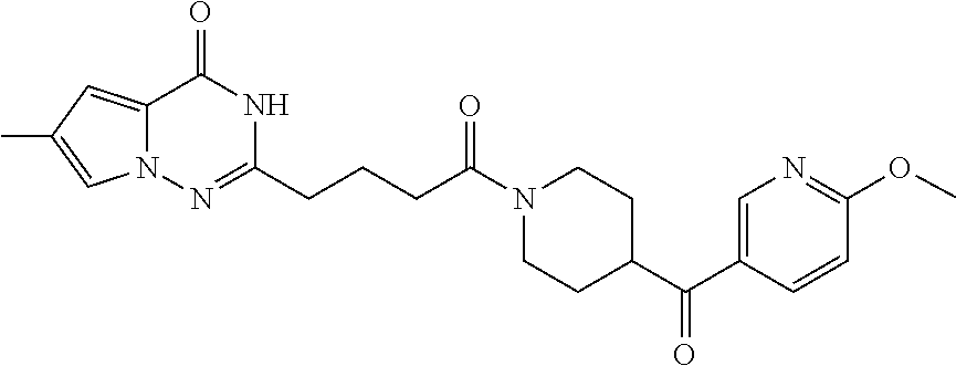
C12=CC(C)=CN1N=C(CCCC(N1CCC(C(C3=CN=C(OC)C=C3)=O)CC1)=O)NC2=O
